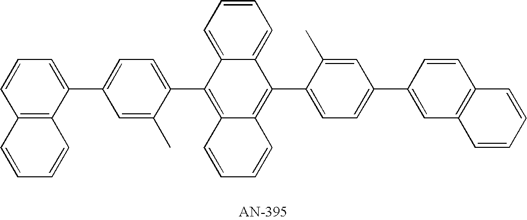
C1(C2=CC=CC3=C2C=CC=C3)=CC=C(C2=C3C(=C(C4=CC=C(C5=CC6=C(C=C5)C=CC=C6)C=C4C)C4=CC=CC=C24)C=CC=C3)C(C)=C1
